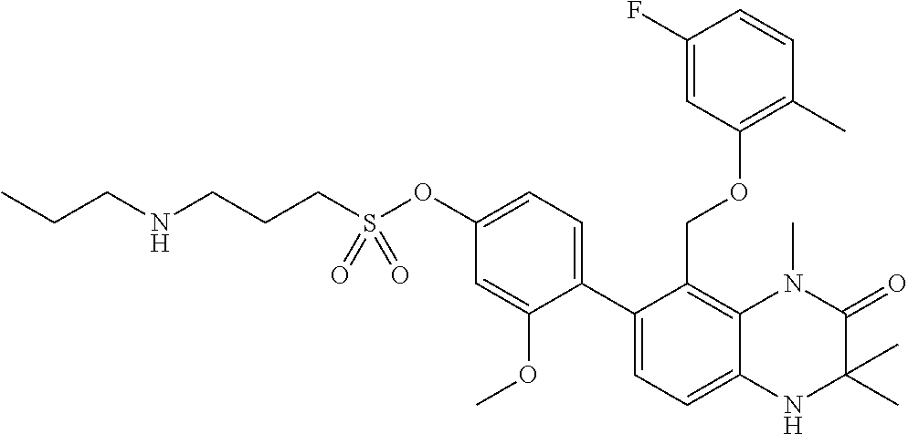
C12=C(COC3=C(C)C=CC(F)=C3)C(C3=CC=C(OS(CCCNCCC)(=O)=O)C=C3OC)=CC=C1NC(C)(C)C(=O)N2C
